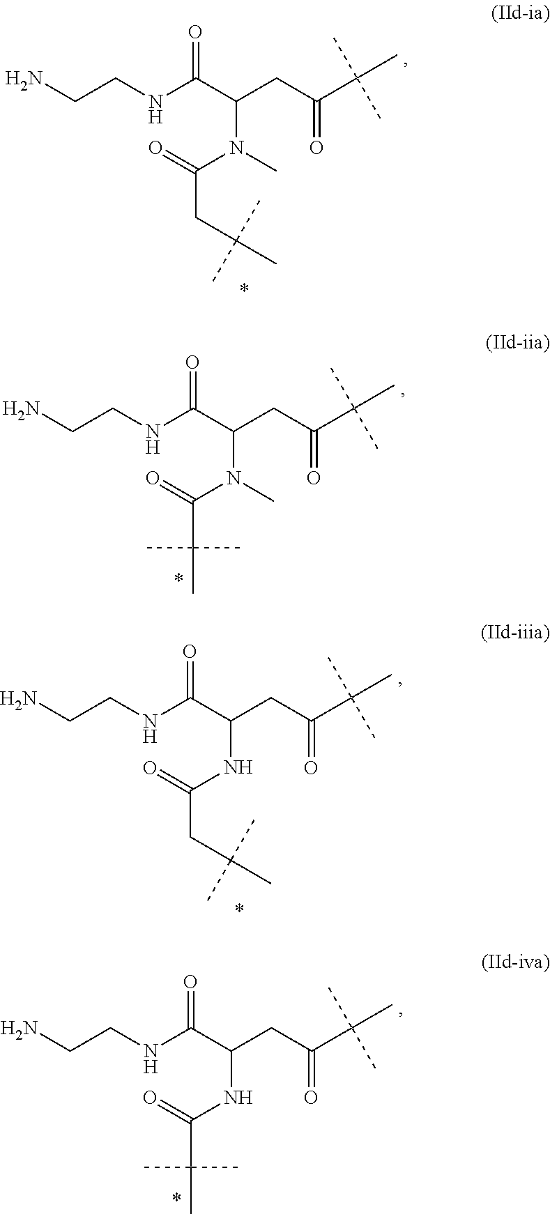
NCCNC(C(CC(C(C)(C)C)=O)N(C)C(=O)CC(C)(C)C)=O.NCCNC(C(CC(C(C)(C)C)=O)N(C)C(=O)C(C)(C)C)=O.NCCNC(C(CC(C(C)(C)C)=O)NC(=O)CC(C)(C)C)=O.NCCNC(C(CC(C(C)(C)C)=O)NC(=O)C(C)(C)C)=O
